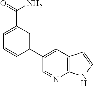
C1(C2=CC(C(=O)N)=CC=C2)=CC2=C(N=C1)NC=C2
